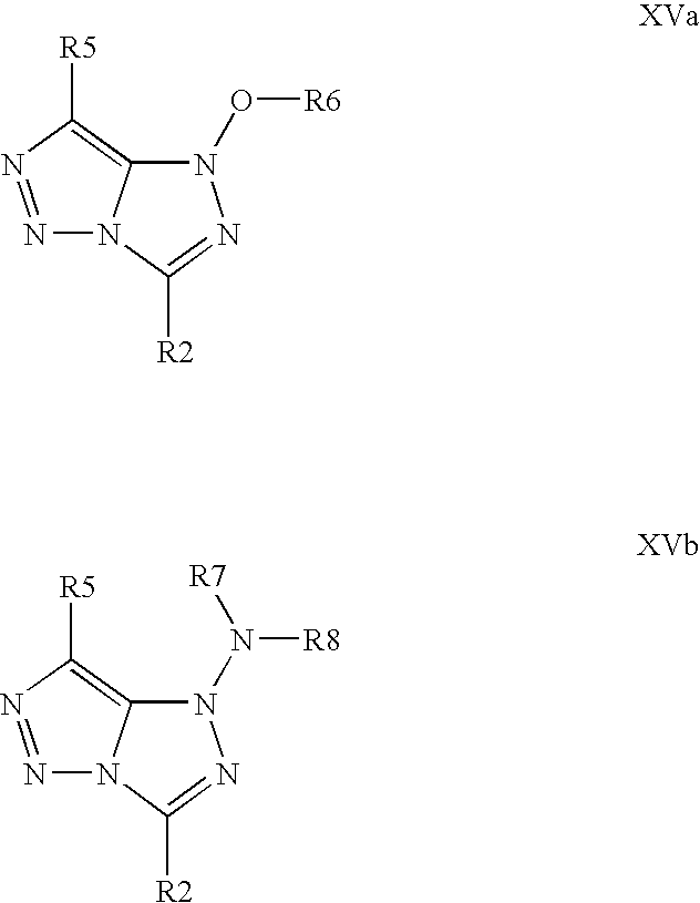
N1(O[R6])C2=C([R5])N=NN2C([R2])=N1.N1(N([R8])[R7])C2=C([R5])N=NN2C([R2])=N1
